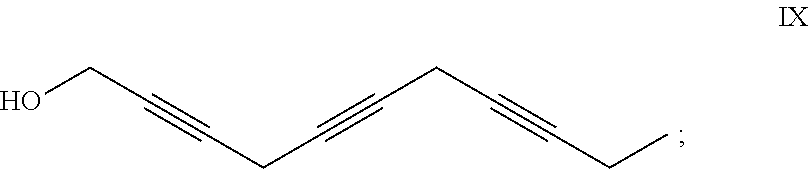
C(#CCO)CC#CCC#CCC
